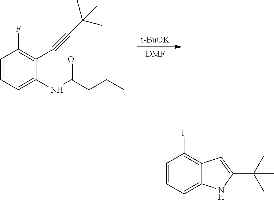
C1=CC=C(NC(CCC)=O)C(C#CC(C)(C)C)=C1F.[t-BuOK].[DMF].C1=CC=C2C(=C1F)C=C(C(C)(C)C)N2
